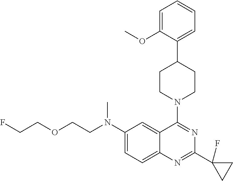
C1(N(CCOCCF)C)=CC=C2C(=C1)C(N1CCC(C3=CC=CC=C3OC)CC1)=NC(C1(F)CC1)=N2
